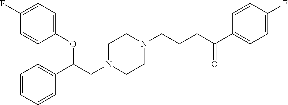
C1(OC(CN2CCN(CCCC(C3=CC=C(F)C=C3)=O)CC2)C2=CC=CC=C2)=CC=C(F)C=C1
